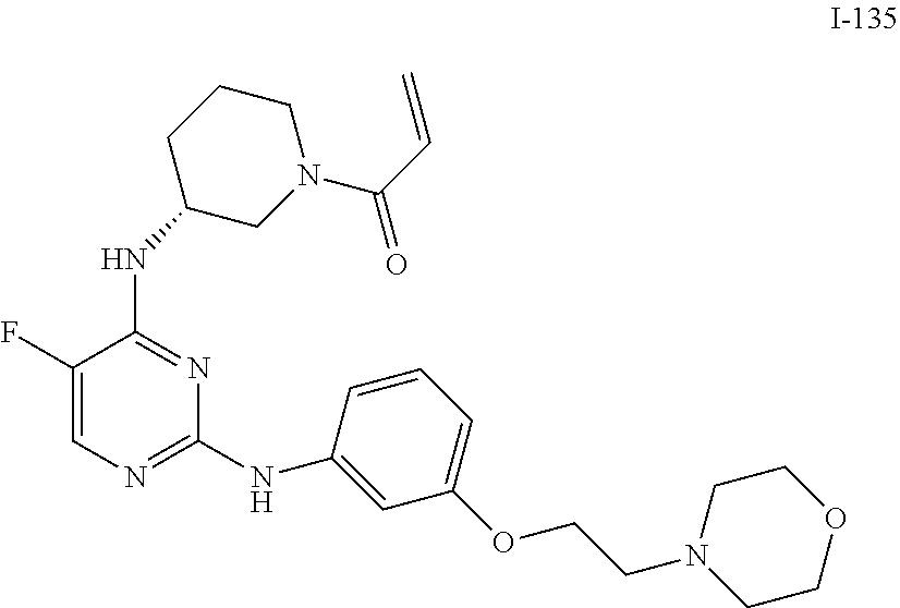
N(C1=NC(NC2=CC(OCCN3CCOCC3)=CC=C2)=NC=C1F)C1CN(C(C=C)=O)CCC1
